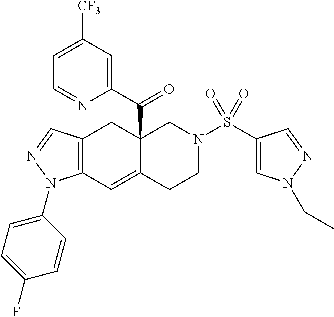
C12=C(C=NN1C1=CC=C(F)C=C1)CC1(C(=O)C3=CC([CF3])=CC=N3)C(=C2)CCN(S(C2=CN(CC)N=C2)(=O)=O)C1
